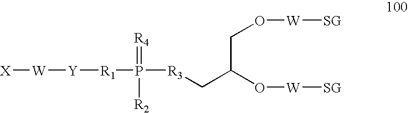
[X][W][Y][R1]P([R3]CC(O[W][SG])CO[W][SG])(=[R4])[R2]
